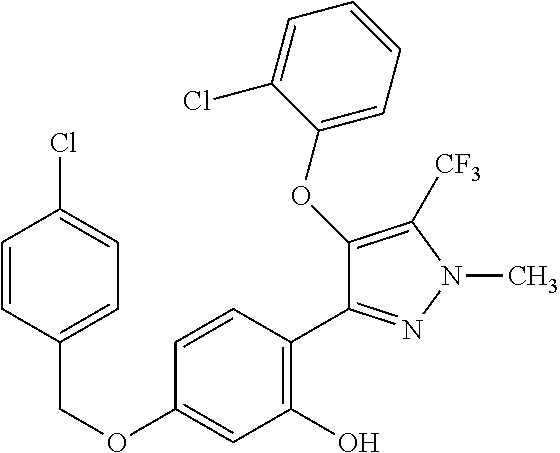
C(OC1=CC(O)=C(C2=NN(C)C([CF3])=C2OC2=CC=CC=C2Cl)C=C1)C1=CC=C(Cl)C=C1
